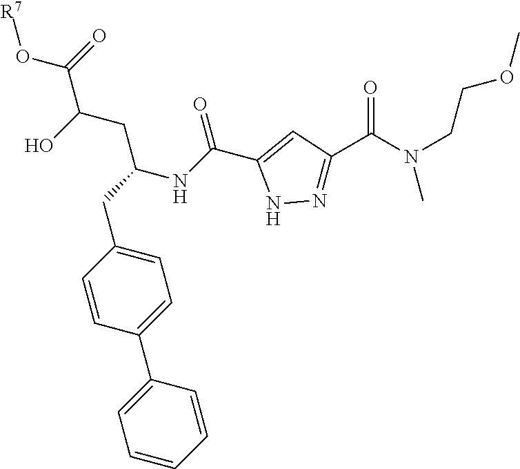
C1=CC(C2=CC=CC=C2)=CC=C1CC(CC(C(=O)O[R7])O)NC(C1=CC(C(N(CCOC)C)=O)=NN1)=O
